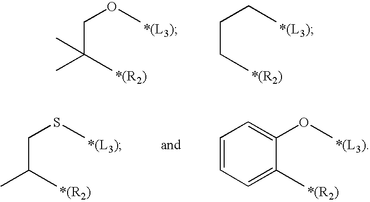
C(C(C)(C)C)OC.C(CC)CC.C(C(C)C)SC.C1(OC)=CC=CC=C1C
